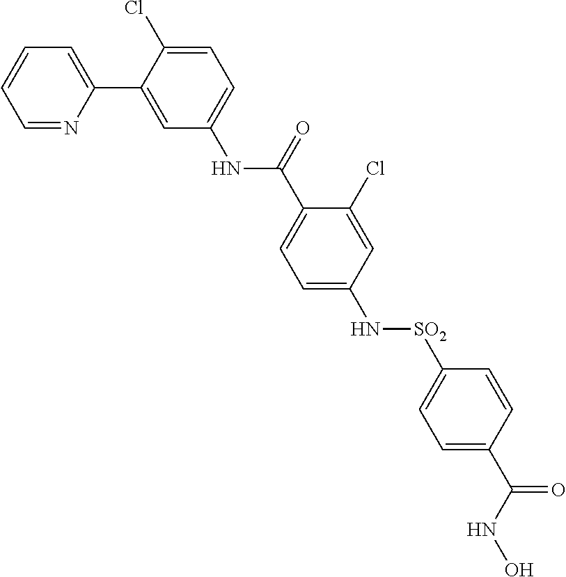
N(C1=CC=C(Cl)C(C2=CC=CC=N2)=C1)C(=O)C1=CC=C(N[SO2]C2=CC=C(C(NO)=O)C=C2)C=C1Cl
